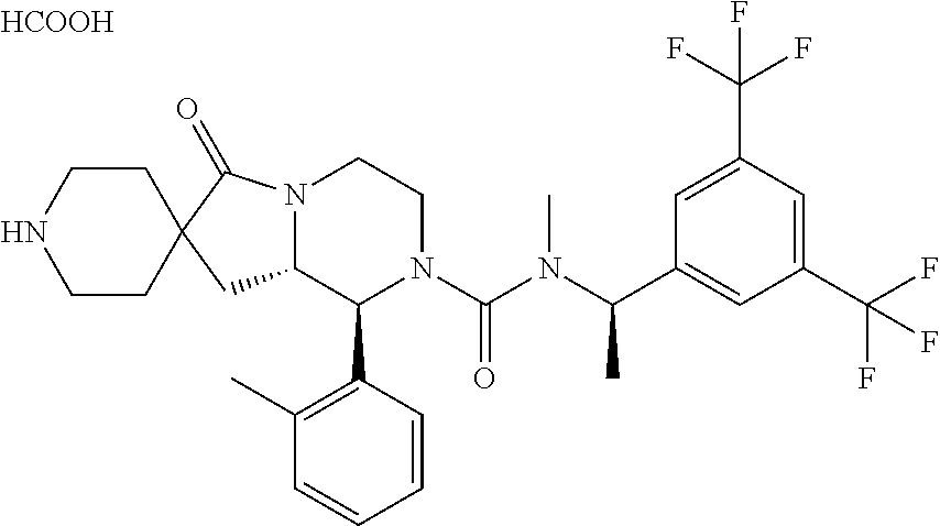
N1CCC2(CC1)CC1N(C2=O)CCN(C(N(C(C2=CC(C(F)(F)F)=CC(C(F)(F)F)=C2)C)C)=O)C1C1=C(C)C=CC=C1.[HCOOH]
